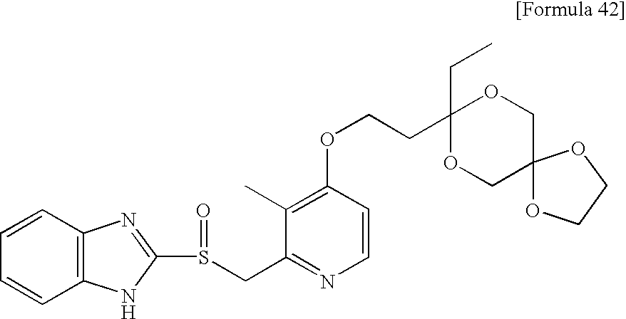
C1(CC)(CCOC2=C(C)C(CS(C3=NC4=C(C=CC=C4)N3)=O)=NC=C2)OCC2(CO1)OCCO2
